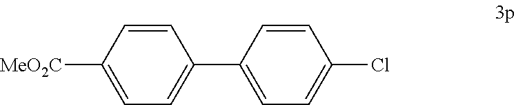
C1=CC([MeO2C])=CC=C1C1=CC=C(Cl)C=C1
